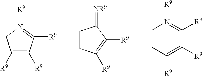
C1([R9])=C([R9])C([R9])=N([R9])C1.C1C([R9])=C([R9])C(=[NR9])C1.C1CC([R9])=C([R9])C([R9])=N1[R9]
